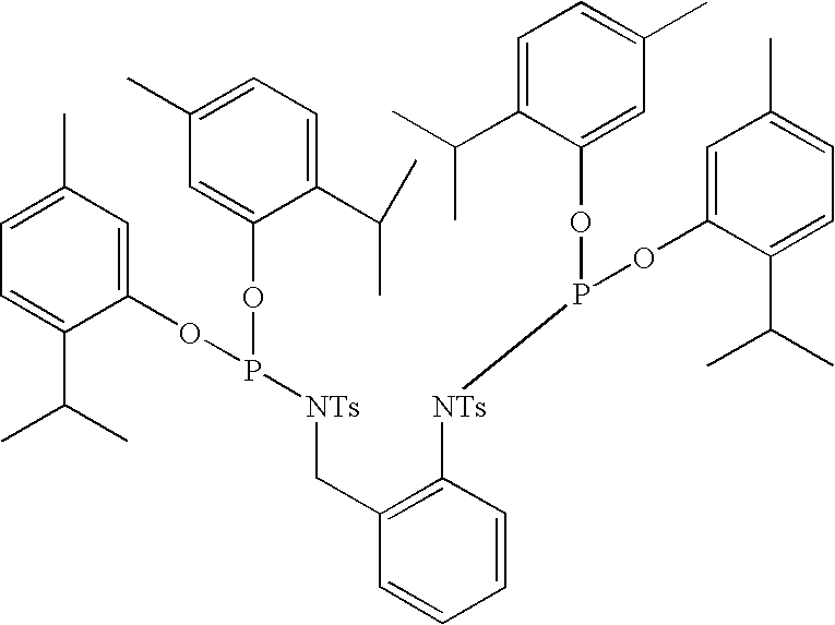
C1(C)=CC=C(C(C)C)C(OP(OC2=CC(C)=CC=C2C(C)C)[NTs]CC2=C([NTs]P(OC3=CC(C)=CC=C3C(C)C)OC3=CC(C)=CC=C3C(C)C)C=CC=C2)=C1
